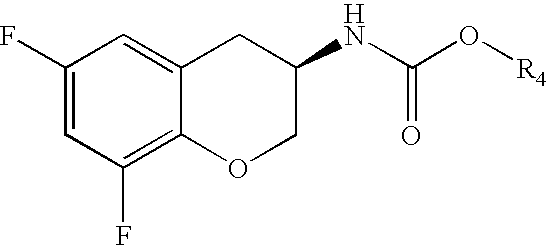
C12=C(F)C=C(F)C=C1CC(NC(O[R4])=O)CO2
